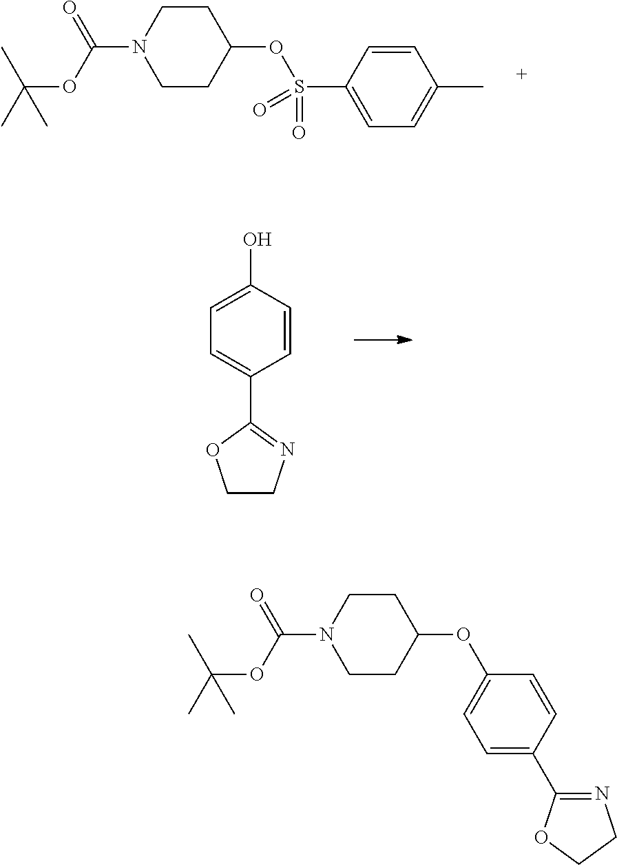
C1CC(OS(C2=CC=C(C)C=C2)(=O)=O)CCN1C(OC(C)(C)C)=O.C1=CC(O)=CC=C1C1=NCCO1.C1CC(OC2=CC=C(C3=NCCO3)C=C2)CCN1C(OC(C)(C)C)=O
